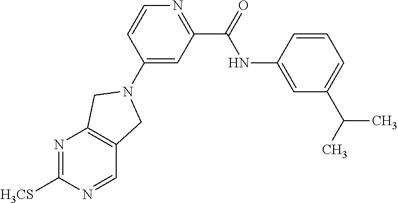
N1=C([H3CS])N=CC2=C1CN(C1=CC(C(=O)NC3=CC(C(C)C)=CC=C3)=NC=C1)C2
